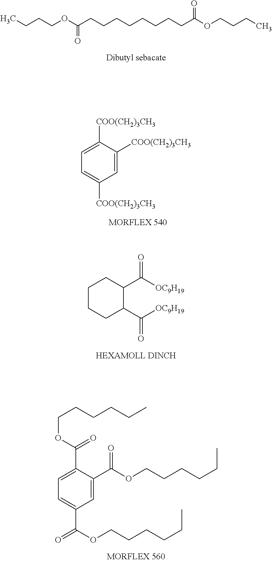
CCCCOC(CCCCCCCCC(OCCCC)=O)=O.C1=C([COO(CH2)3CH3])C([COO(CH2)3CH3])=CC=C1[COO(CH2)3CH3].C1CCC(C([OC9H19])=O)C(C([OC9H19])=O)C1.C1=C(C(OCCCCCC)=O)C(C(OCCCCCC)=O)=CC=C1C(OCCCCCC)=O
